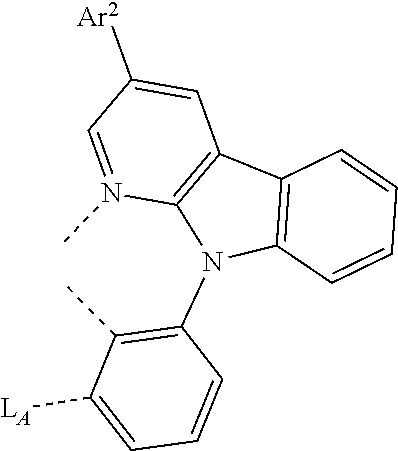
C1([Ar2])=CC2=C(N(C)=C1)N(C1=C(C)C([LA])=CC=C1)C1=C2C=CC=C1
